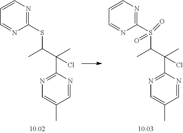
N1=C(S(C(C(C)(C2=NC=C(C)C=N2)Cl)C)(=O)=O)N=CC=C1.N1=C(SC(C(C)(C2=NC=C(C)C=N2)Cl)C)N=CC=C1
